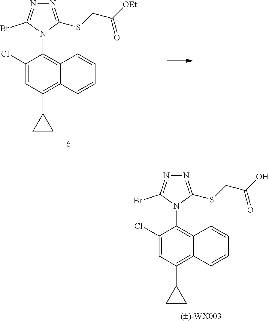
N1=C(SCC(O)=O)N(C2=C3C(=C(C4CC4)C=C2Cl)C=CC=C3)C(Br)=N1.N1=C(SCC([OEt])=O)N(C2=C3C(=C(C4CC4)C=C2Cl)C=CC=C3)C(Br)=N1
